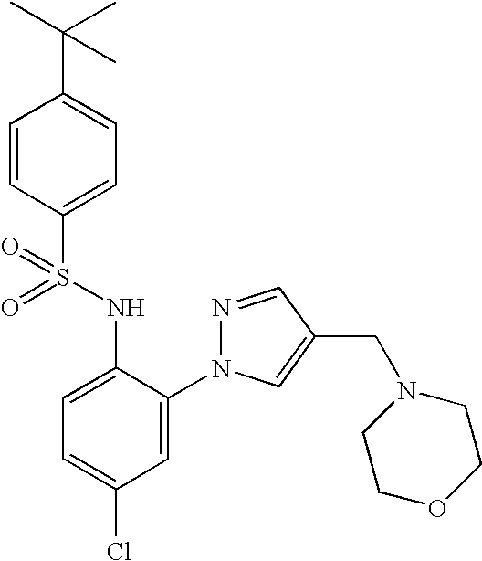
C1=CC(S(=O)(NC2=CC=C(Cl)C=C2N2N=CC(CN3CCOCC3)=C2)=O)=CC=C1C(C)(C)C
